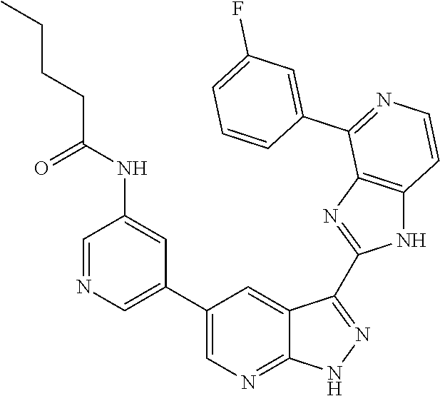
C1=NC=C(C2=CN=C3C(=C2)C(C2=NC4=C(N2)C=CN=C4C2=CC(F)=CC=C2)=NN3)C=C1NC(CCCC)=O
